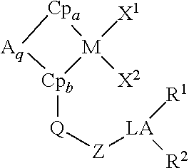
[M]1([X2])([X1])[Cpa][Aq][Cpb]1[Q][Z][LA]([R2])[R1]
